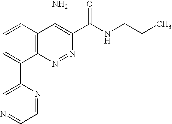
C1=CC2=C(C(C3=CN=CC=N3)=C1)N=NC(C(NCCC)=O)=C2N
